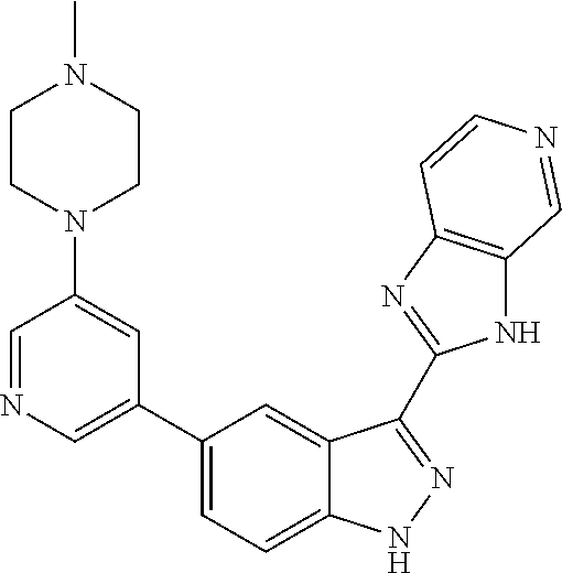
C1(C2=CN=CC(N3CCN(C)CC3)=C2)=CC=C2C(=C1)C(C1=NC3=C(N1)C=NC=C3)=NN2
